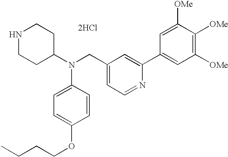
N1CCC(N(CC2=CC=NC(C3=CC([OMe])=C([OMe])C([OMe])=C3)=C2)C2=CC=C(OCCCC)C=C2)CC1.[2HCl]
